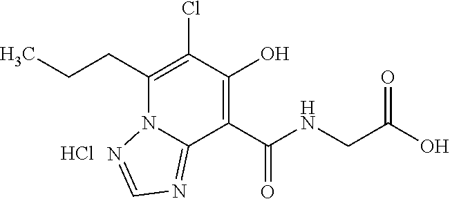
C(CC)C1=C(Cl)C(O)=C(C(NCC(O)=O)=O)C2=NC=NN12.Cl
